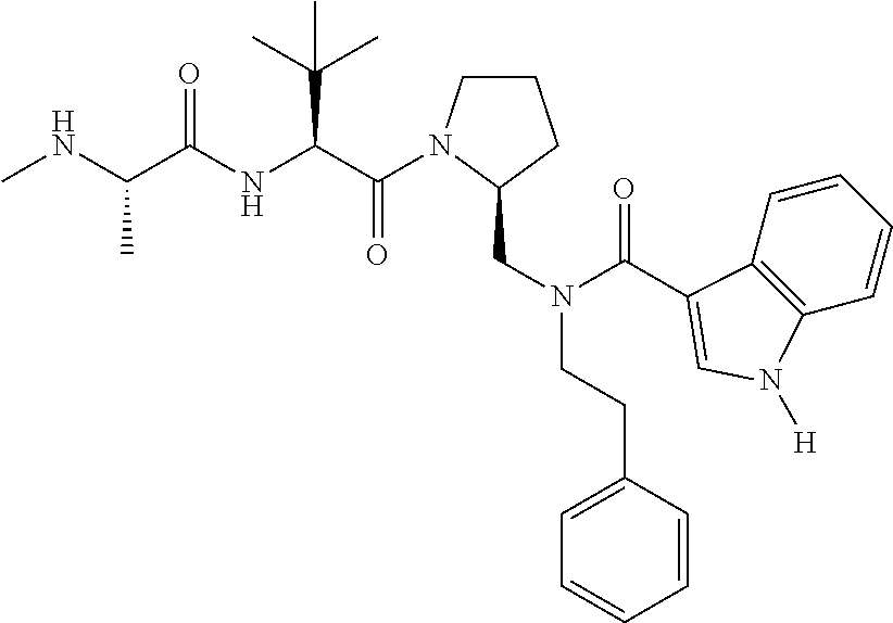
CNC(C(NC(C(=O)N1CCCC1CN(CCC1=CC=CC=C1)C(=O)C1=CN([H])C2=C1C=CC=C2)C(C)(C)C)=O)C
